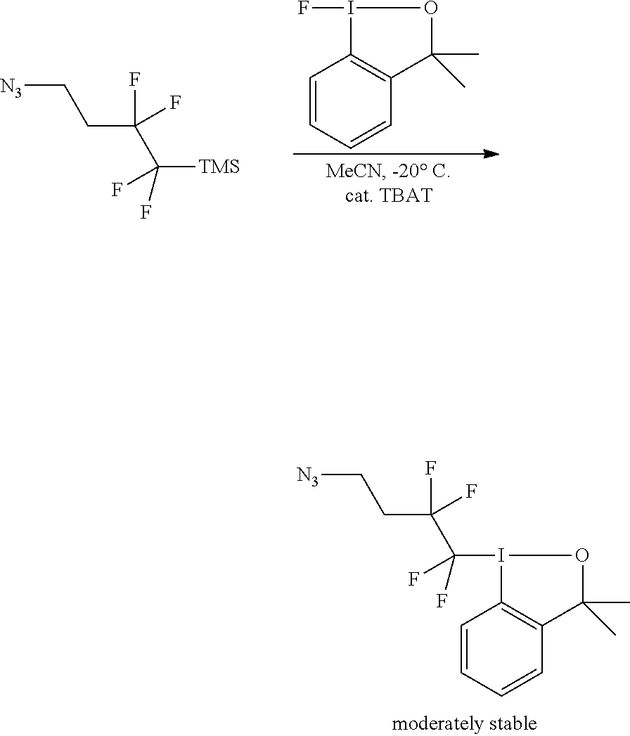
[N3]CCC(F)(F)C(I1C2=C(C(C)(C)O1)C=CC=C2)(F)F.C1=CC=CC2=C1I(F)OC2(C)C.[N3]CCC(F)(F)C([TMS])(F)F
